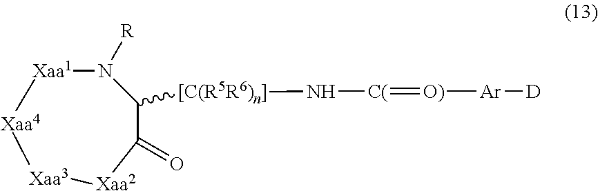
[Xaa4]1[Xaa3][Xaa2]C(=O)C([[C(R5R6)n]]N[C(]=[O)][Ar][D])N([R])[Xaa1]1
